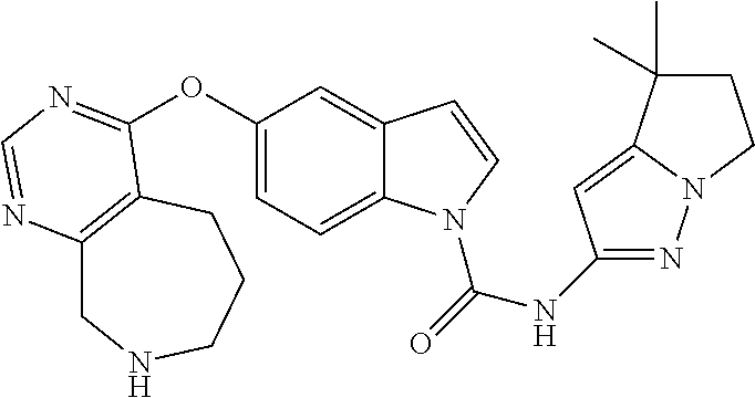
C12=C(CCCNC1)C(OC1=CC=C3C(=C1)C=CN3C(=O)NC1=NN3C(=C1)C(C)(C)CC3)=NC=N2
